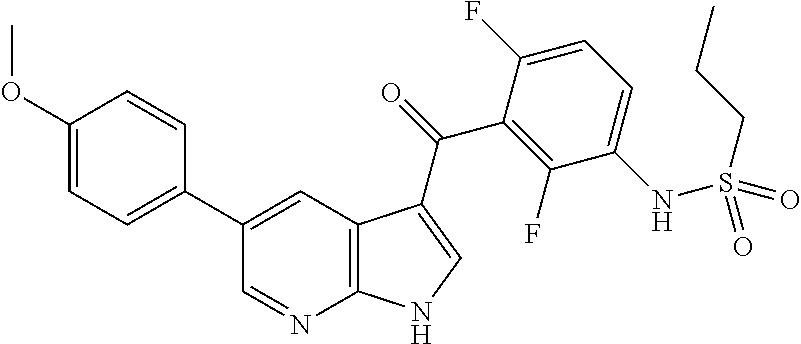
C12=C(C=C(C3=CC=C(OC)C=C3)C=N1)C(C(=O)C1=C(F)C(NS(CCC)(=O)=O)=CC=C1F)=CN2
